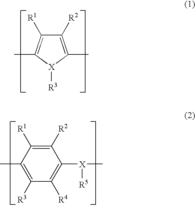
C1([R2])=C(C)[X]([R3])C(C)=C1[R1].C1([R2])=C([R1])C(C)=C([R3])C([R4])=C1[X](C)[R5]
